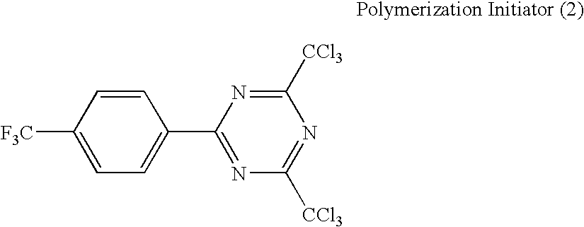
C1=CC([F3C])=CC=C1C1=NC([CCl3])=NC([CCl3])=N1
